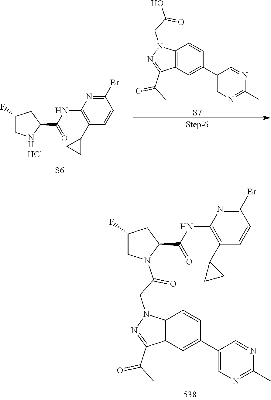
C12=C(C=C(C3=CN=C(C)N=C3)C=C1)C(C(C)=O)=NN2CC(=O)N1CC(F)CC1C(=O)NC1=C(C2CC2)C=CC(Br)=N1.C12=C(C=C(C3=CN=C(C)N=C3)C=C1)C(C(C)=O)=NN2CC(O)=O.[S7].[S6].C1(Br)=NC(NC(C2NCC(F)C2)=O)=C(C2CC2)C=C1.Cl
